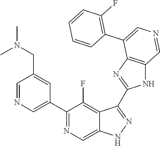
C1(C2=CN=CC(CN(C)C)=C2)=NC=C2C(=C1F)C(C1=NC3=C(N1)C=NC=C3C1=C(F)C=CC=C1)=NN2
